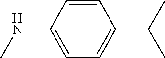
C1=CC(NC)=CC=C1C(C)C
